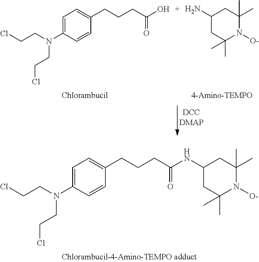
N1([O-])C(C)(C)CC(N)CC1(C)C.C1=CC(N(CCCl)CCCl)=CC=C1CCCC(O)=O.C1=CC(N(CCCl)CCCl)=CC=C1CCCC(NC1CC(C)(C)N([O-])C(C)(C)C1)=O
